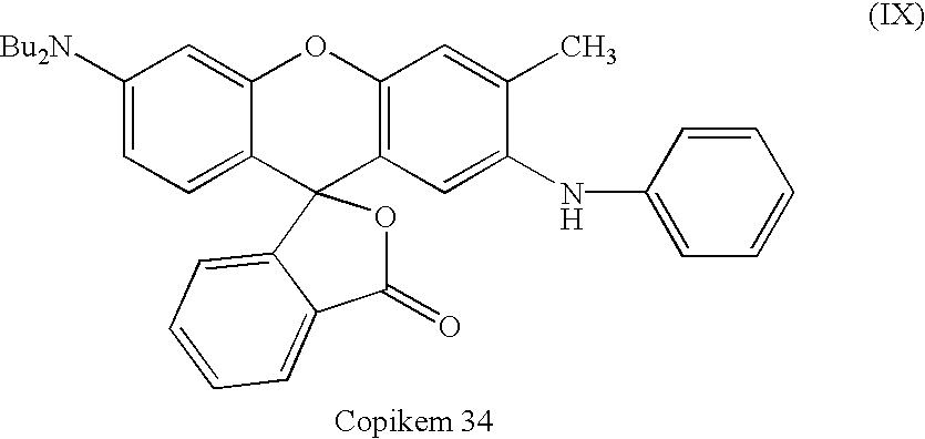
C1([Bu2N])=CC=C2C(=C1)OC1=C(C=C(NC3=CC=CC=C3)C(C)=C1)C21OC(=O)C2=CC=CC=C12
